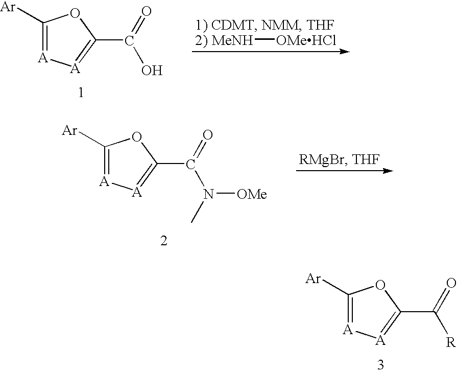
C1([Ar])=[A][A]=C(C(=O)[R])O1.C1([Ar])=[A][A]=C(C(=O)O)O1.[MeNH][OMeHCl].C1([Ar])=[A][A]=C(C(=O)N([OMe])C)O1
